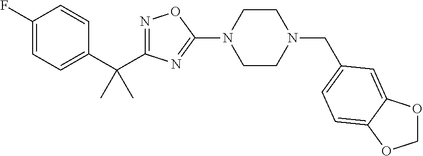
N1=C(C(C2=CC=C(F)C=C2)(C)C)N=C(N2CCN(CC3=CC=C4C(=C3)OCO4)CC2)O1
